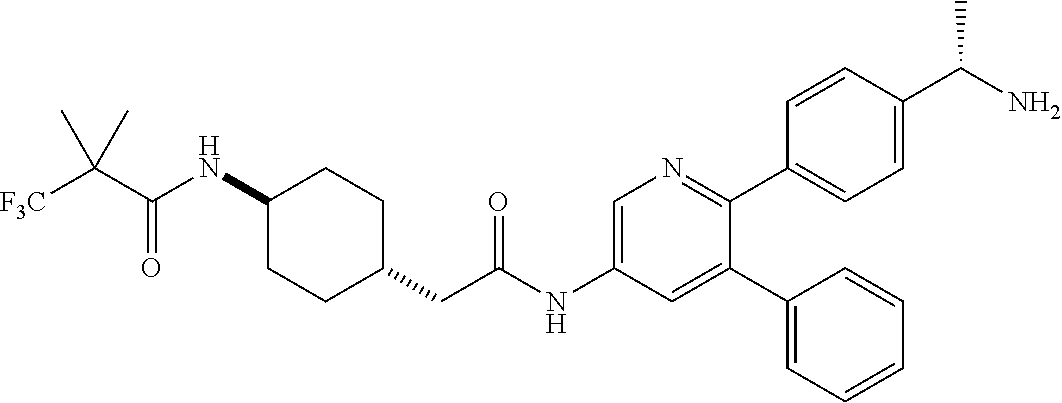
C1(NC(=O)C(C)([F3C])C)CCC(CC(NC2=CN=C(C3=CC=C(C(N)C)C=C3)C(C3=CC=CC=C3)=C2)=O)CC1
